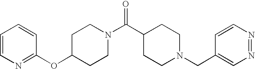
C1(OC2=NC=CC=C2)CCN(C(C2CCN(CC3=CN=NC=C3)CC2)=O)CC1
